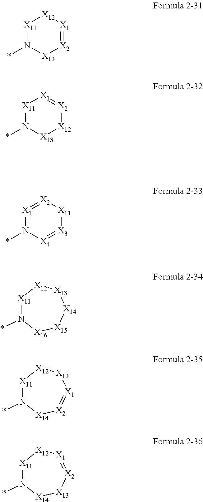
[X11]1N(*)[X13][X2]=[X1][X12]1.[X11]1N(*)[X13][X12][X2]=[X1]1.[X1]1=[X2][X11][X3]=[X4]N1*.[X11]1N(*)[X16][X15][X14][X13][X12]1.[X11]1N(*)[X14][X2]=[X1][X13][X12]1.[X11]1N(*)[X14][X13][X2]=[X1][X12]1
